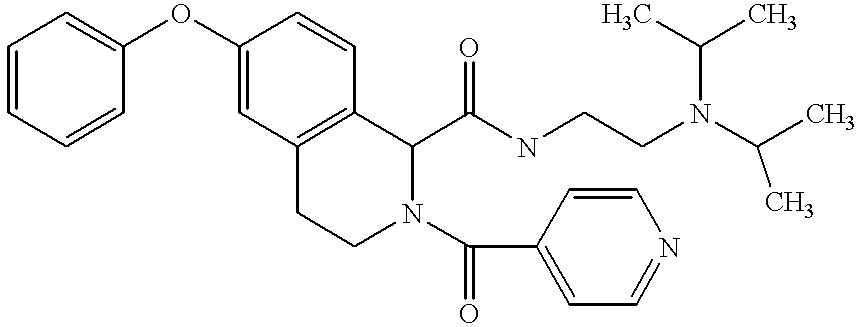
C1=CC=CC(OC2=CC3=C(C=C2)C(C(NCCN(C(C)C)C(C)C)=O)N(C(C2=CC=NC=C2)=O)CC3)=C1
